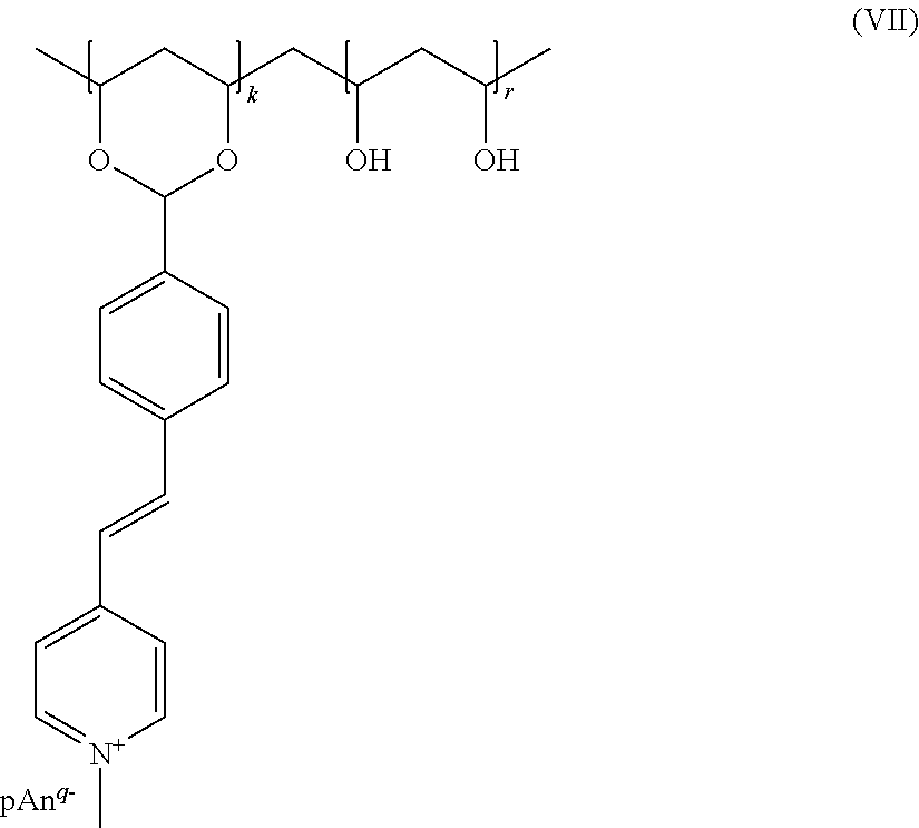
C1(C)OC(C2=CC=C(C=CC3=CC=[N+](C)C=C3)C=C2)OC(CC(CC(C)O)O)C1
